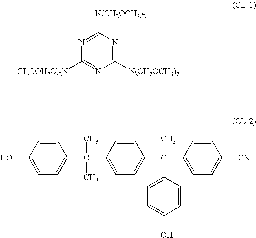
C1([N(CH2OCH3)2])=NC([(H3COH2C)2N])=NC([N(CH2OCH3)2])=N1.C1=CC(O)=CC=C1C(C1=CC=C(C(C2=CC=C([CN])C=C2)(C)C2=CC=C(O)C=C2)C=C1)(C)C
